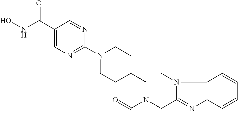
O=C(C1=CN=C(N2CCC(CN(CC3=NC4=C(N3C)C=CC=C4)C(=O)C)CC2)N=C1)NO
